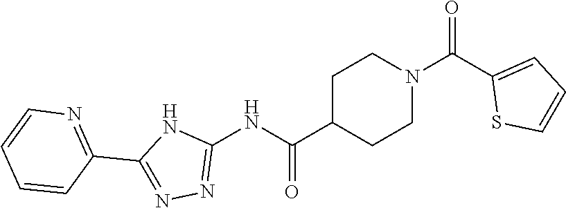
C1C(C(=O)NC2=NN=C(C3=NC=CC=C3)N2)CCN(C(=O)C2=CC=CS2)C1
